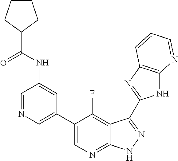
C1=NC=C(C2=CN=C3C(=C2F)C(C2=NC4=C(N2)N=CC=C4)=NN3)C=C1NC(C1CCCC1)=O
